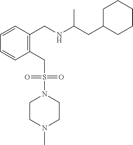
C1=CC(CNC(CC2CCCCC2)C)=C(CS(=O)(=O)N2CCN(C)CC2)C=C1
